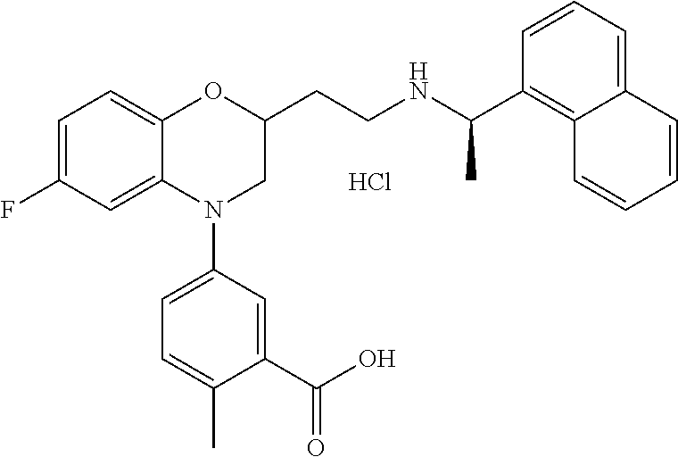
Cl.C1=C(F)C=C2C(=C1)OC(CCNC(C1=C3C(=CC=C1)C=CC=C3)C)CN2C1=CC=C(C)C(C(O)=O)=C1
